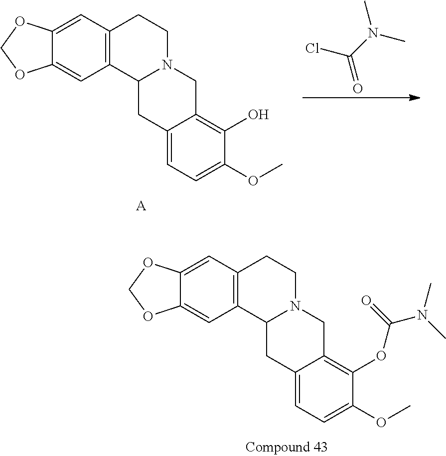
C12=C(C=C3C(=C1)OCO3)CCN1C2CC2=CC=C(OC)C(O)=C2C1.[A].ClC(=O)N(C)C.C12=C(C=C3C(=C1)OCO3)CCN1C2CC2=CC=C(OC)C(OC(=O)N(C)C)=C2C1
